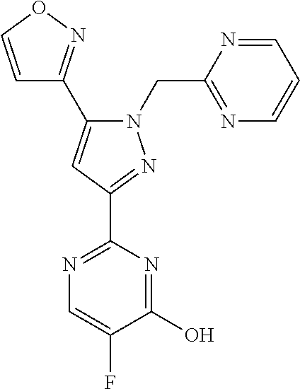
C1=CON=C1C1=CC(C2=NC=C(F)C(O)=N2)=NN1CC1=NC=CC=N1
